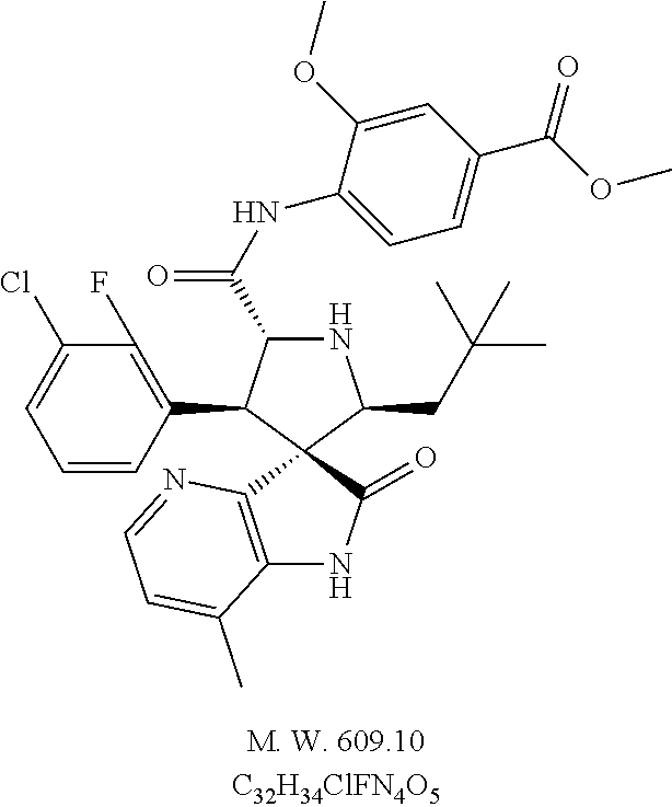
C1=CC(C2C(C(NC3=CC=C(C(OC)=O)C=C3OC)=O)NC(CC(C)(C)C)C23C2=C(NC3=O)C(C)=CC=N2)=C(F)C(Cl)=C1
